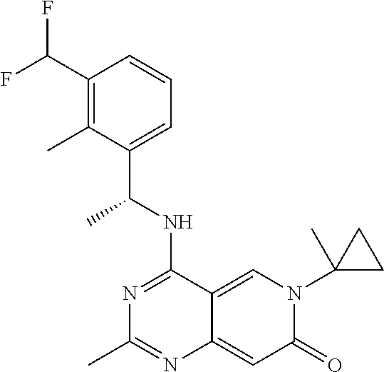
C1(C(F)F)=C(C)C(C(NC2=NC(C)=NC3=CC(=O)N(C4(C)CC4)C=C23)C)=CC=C1
